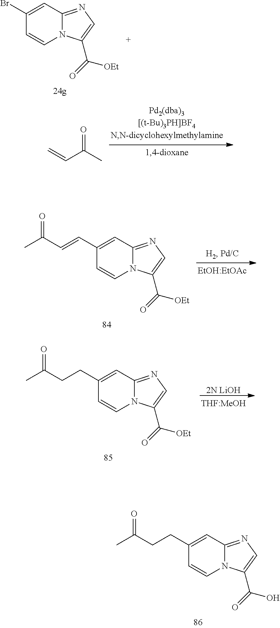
C1(Br)=CC2=NC=C(C(=O)[OEt])N2C=C1.C(C(C)=O)=C.C1(CCC(C)=O)=CC2=NC=C(C(=O)O)N2C=C1.[2N LiOH].C1(CCC(C)=O)=CC2=NC=C(C(=O)[OEt])N2C=C1.C1(C=CC(C)=O)=CC2=NC=C(C(=O)[OEt])N2C=C1
